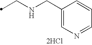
N(CC)CC1=CN=CC=C1.[2HCl]
